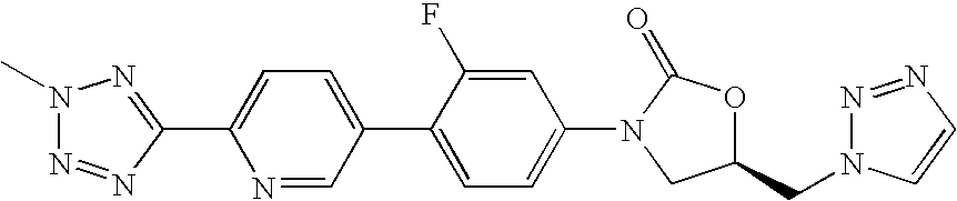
CN1N=NC(C2=CC=C(C3=CC=C(N4CC(CN5N=NC=C5)OC4=O)C=C3F)C=N2)=N1
